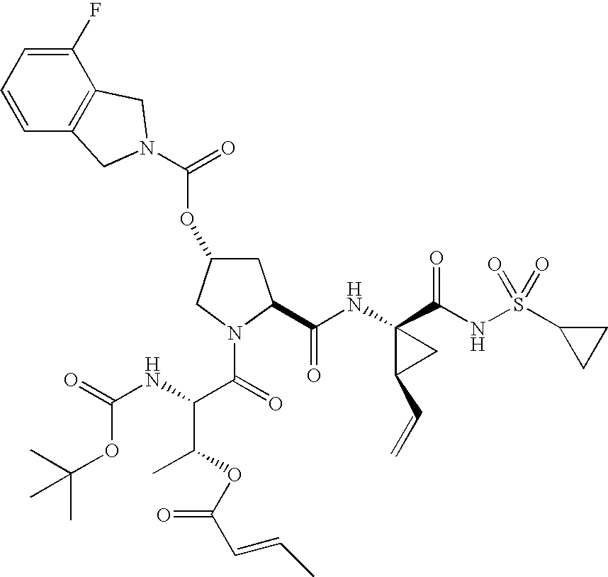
C1C(OC(=O)N2CC3=C(C(F)=CC=C3)C2)CN(C(=O)C(NC(=O)OC(C)(C)C)C(OC(C=CC)=O)C)C1C(NC1(C(NS(C2CC2)(=O)=O)=O)C(C=C)C1)=O
